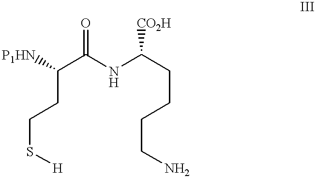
[H]SCCC(C(=O)NC(CCCCN)[CO2H])[P1HN]
